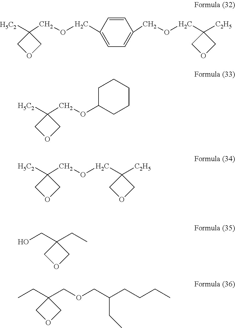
C1([H5C2])(COCC2=CC=C(COCC3([C2H5])COC3)C=C2)COC1.[H5C2]C1(COC2CCCCC2)COC1.[H5C2]C1(COCC2([C2H5])COC2)COC1.C1(CC)(CO)COC1.C1(CC)(COCC(CCCC)CC)COC1
